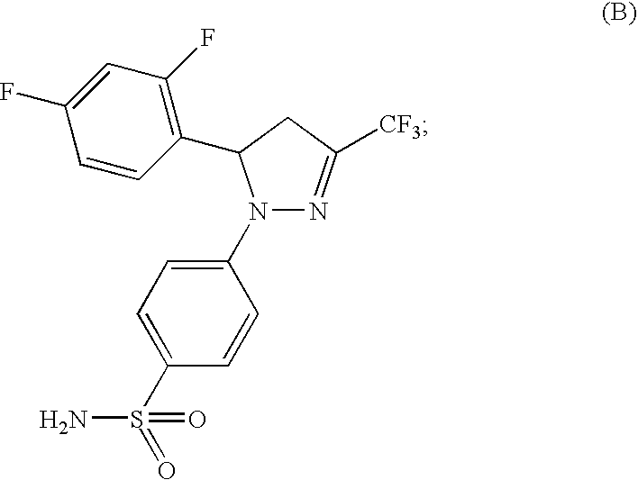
N1=C([CF3])CC(C2=C(F)C=C(F)C=C2)N1C1=CC=C(S(=O)(=O)N)C=C1
